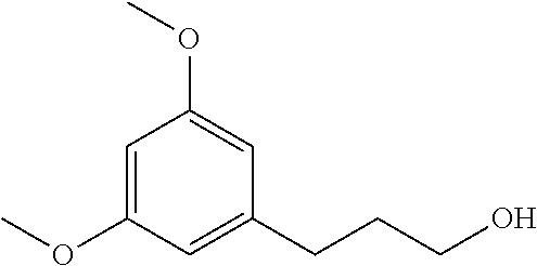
C1=C(OC)C=C(CCCO)C=C1OC
